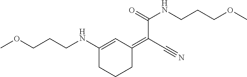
C1(NCCCOC)=CC(=C(C#N)C(=O)NCCCOC)CCC1
